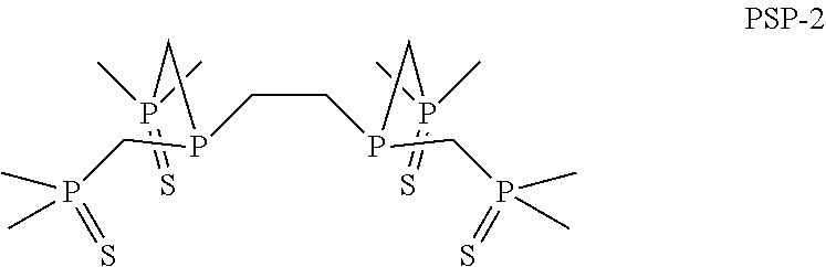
CP(CP(CCP(CP(C)(=S)C)CP(C)(=S)C)CP(C)(=S)C)(=S)C
